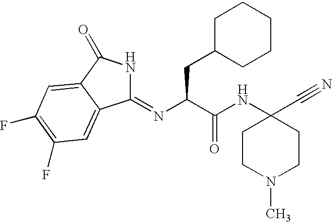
C1(=NC(CC2CCCCC2)C(NC2(C#N)CCN(C)CC2)=O)NC(=O)C2=CC(F)=C(F)C=C12
